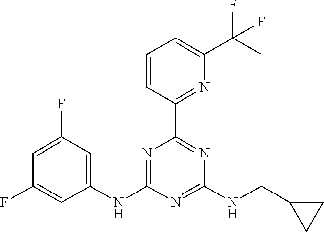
C1(NC2=NC(C3=NC(C(C)(F)F)=CC=C3)=NC(NCC3CC3)=N2)=CC(F)=CC(F)=C1
